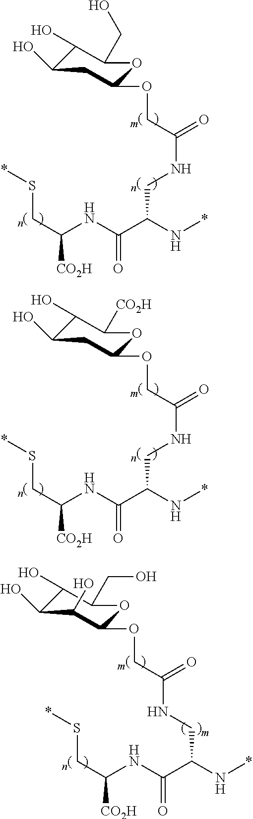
C(NCC(C(NC(CS*)[CO2H])=O)N*)(=O)COC1OC(CO)C(O)C(O)C1.C(NCC(C(NC(CS*)[CO2H])=O)N*)(=O)COC1OC([CO2H])C(O)C(O)C1.N(CC(C(NC(CS*)[CO2H])=O)N*)C(=O)COC1OC(CO)C(O)C(O)C1O
